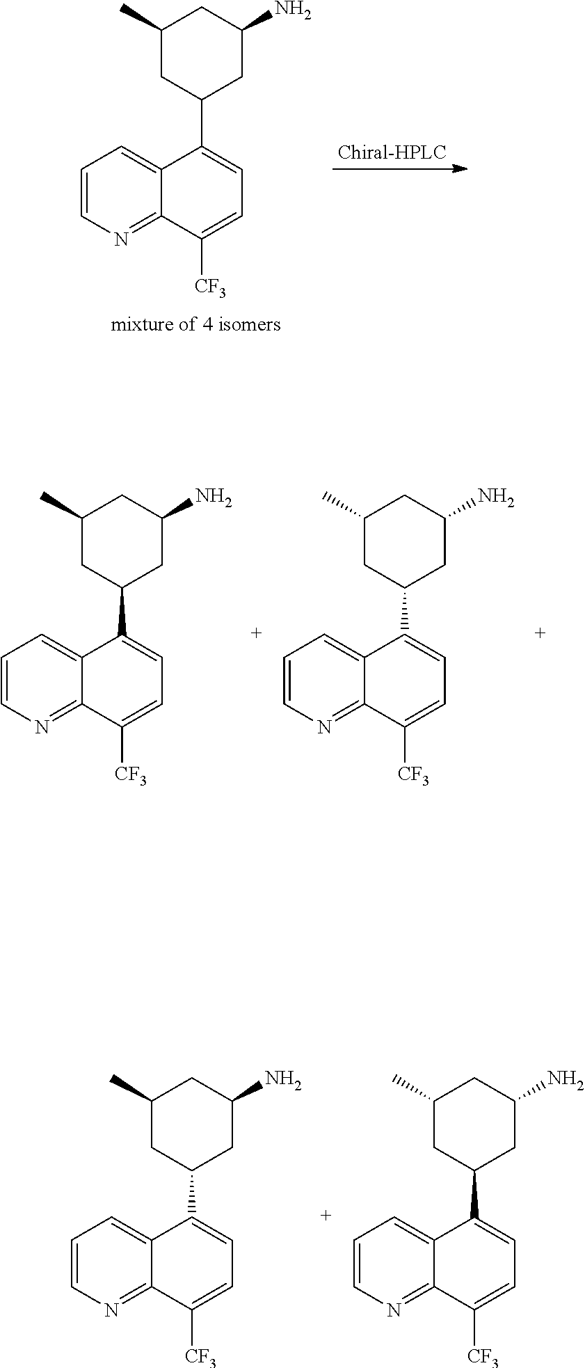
C1=CN=C2C(=C1)C(C1CC(N)CC(C)C1)=CC=C2[CF3].C1=CN=C2C(=C1)C(C1CC(N)CC(C)C1)=CC=C2[CF3].C1=CN=C2C(=C1)C(C1CC(N)CC(C)C1)=CC=C2[CF3].C1=CN=C2C(=C1)C(C1CC(N)CC(C)C1)=CC=C2[CF3].C1=CN=C2C(=C1)C(C1CC(N)CC(C)C1)=CC=C2[CF3]
